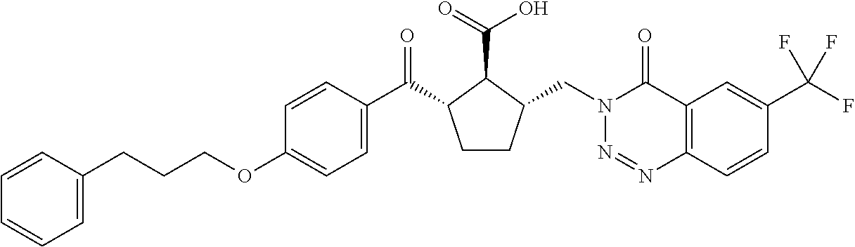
C(COC1=CC=C(C(=O)C2CCC(CN3N=NC4=C(C3=O)C=C(C(F)(F)F)C=C4)C2C(=O)O)C=C1)CC1=CC=CC=C1
